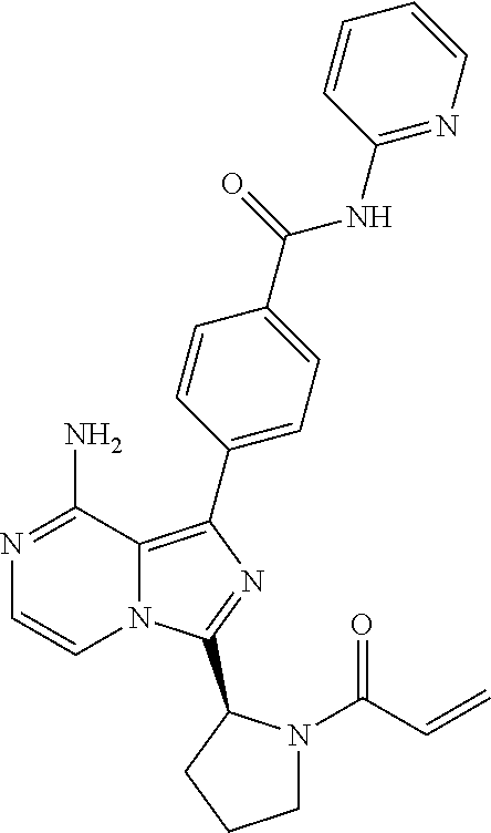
C1=CC(NC(=O)C2=CC=C(C3=C4N(C=CN=C4N)C(C4N(C(C=C)=O)CCC4)=N3)C=C2)=NC=C1
